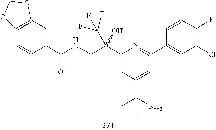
C1(C(NCC(C2=CC(C(N)(C)C)=CC(C3=CC(Cl)=C(F)C=C3)=N2)(O)C(F)(F)F)=O)=CC2=C(C=C1)OCO2
